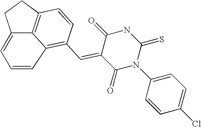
C12=CC=CC3=C(C=C4C(=O)N(C5=CC=C(Cl)C=C5)C(=S)NC4=O)C=CC(=C13)CC2
